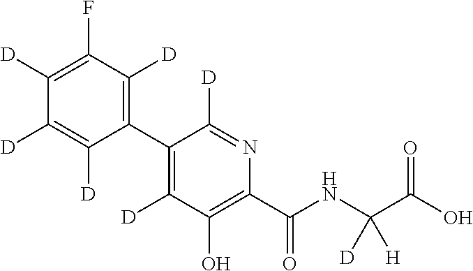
C1(C2=C([D])C(O)=C(C(NC(C(O)=O)([D])[H])=O)N=C2[D])=C([D])C(F)=C([D])C([D])=C1[D]
